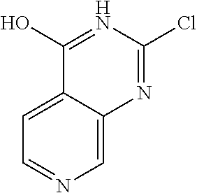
C1(O)=NC(Cl)=NC2=CN=CC=C12
